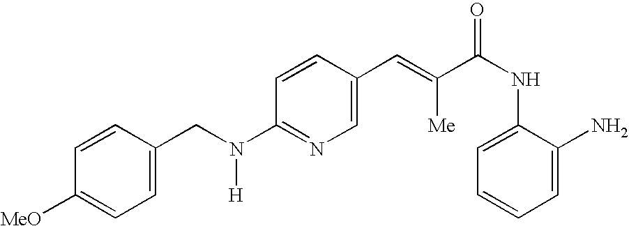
C1=CC([MeO])=CC=C1CN([H])C1=NC=C(C=C(C(NC2=CC=CC=C2N)=O)[Me])C=C1
